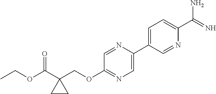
C1=C(C2=CC=C(C(=N)N)N=C2)N=CC(OCC2(C(OCC)=O)CC2)=N1
